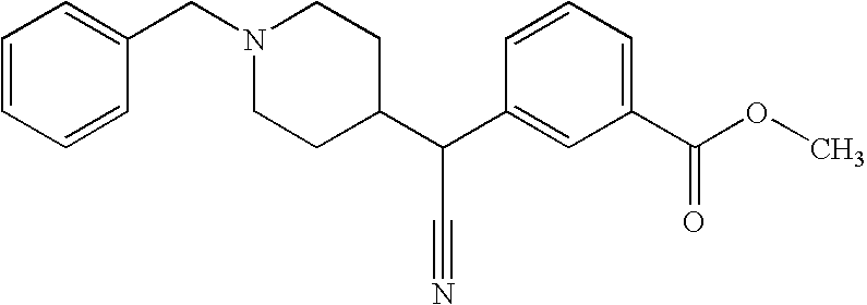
C1=CC=CC(CN2CCC(C(C3=CC(C(OC)=O)=CC=C3)C#N)CC2)=C1
